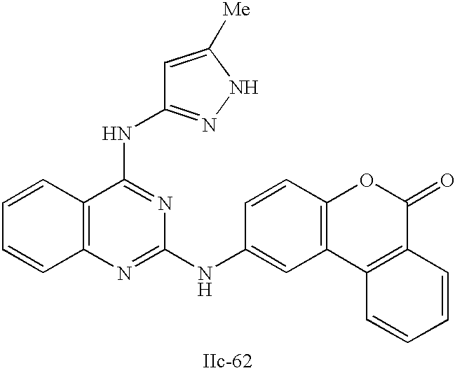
C12=C(N=C(NC3=CC4=C(C=C3)OC(=O)C3=C4C=CC=C3)N=C1NC1=NNC([Me])=C1)C=CC=C2
